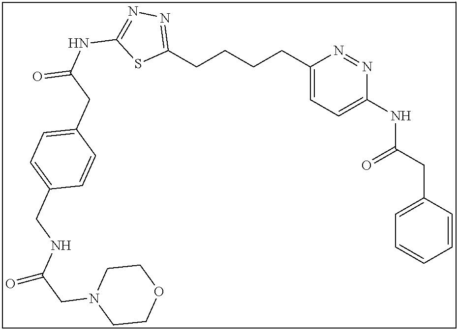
C1(CCCCC2=NN=C(NC(=O)CC3=CC=C(CNC(=O)CN4CCOCC4)C=C3)S2)=CC=C(NC(CC2=CC=CC=C2)=O)N=N1
